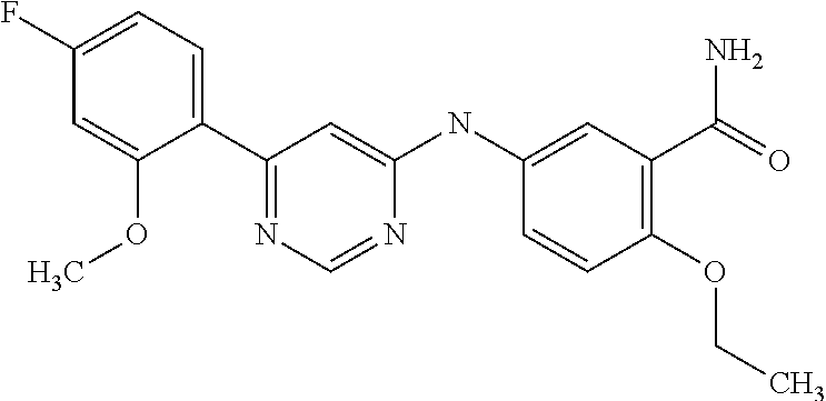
C1(C2=CC=C(F)C=C2OC)=NC=NC(NC2=CC(C(N)=O)=C(OCC)C=C2)=C1
